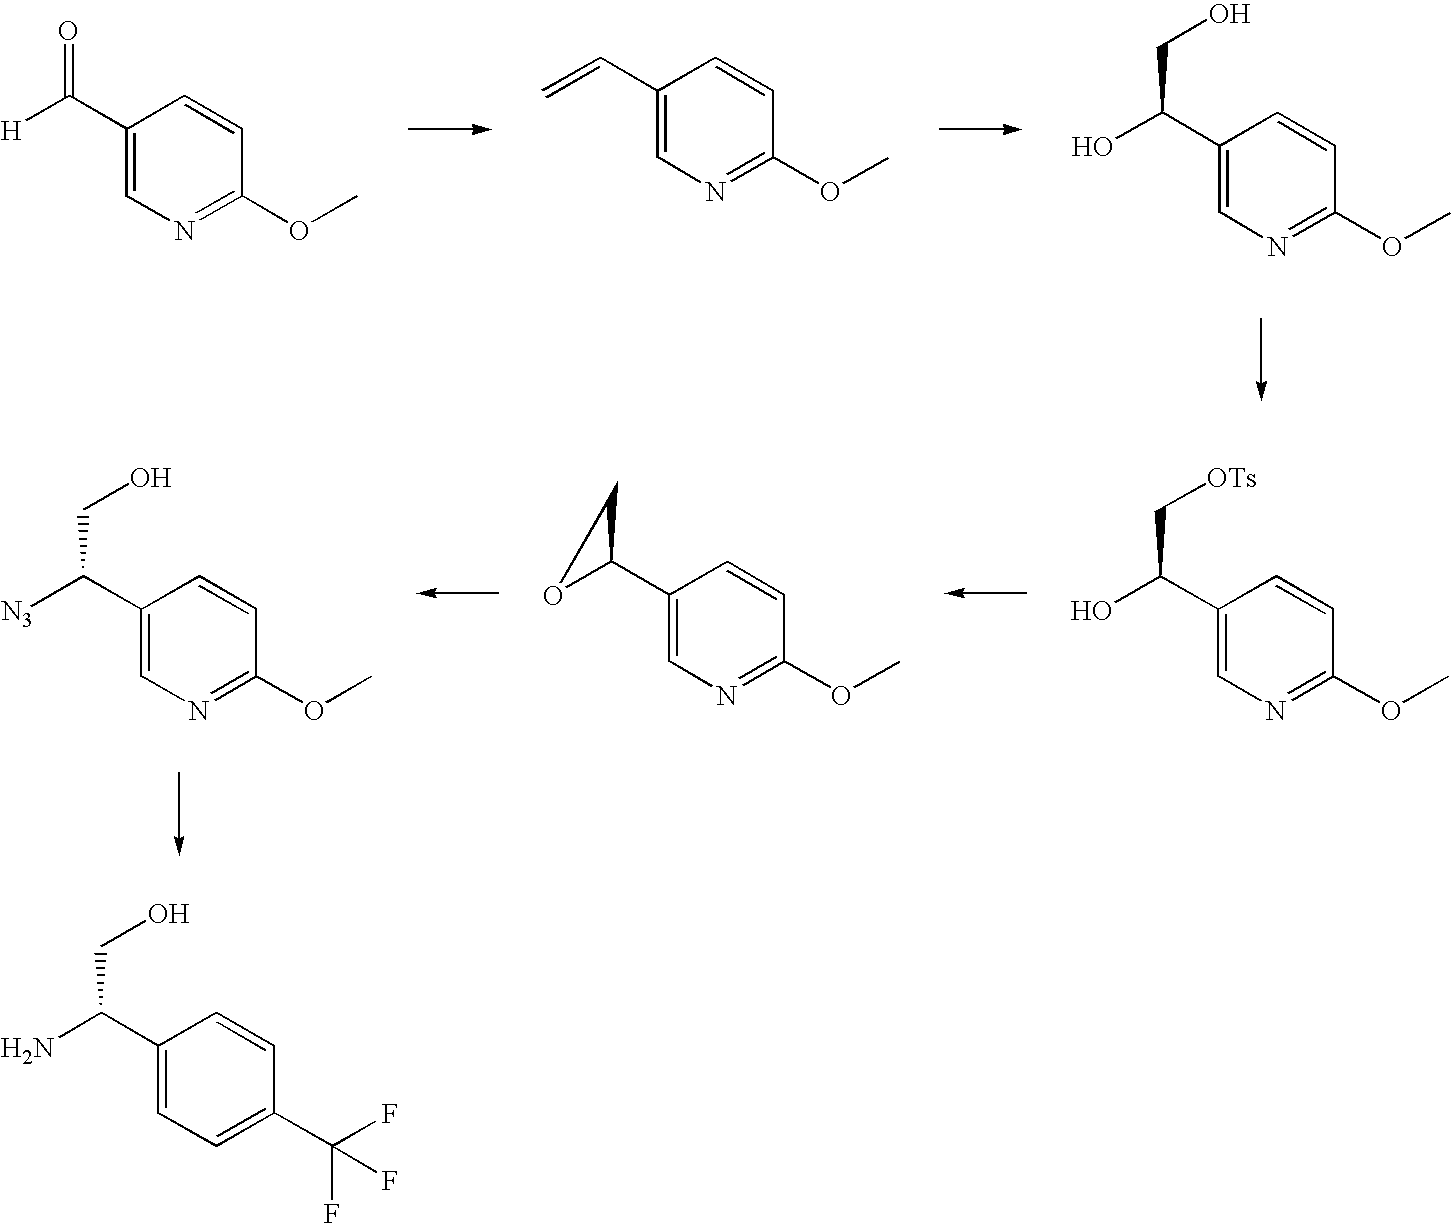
C1(C([H])=O)=CN=C(OC)C=C1.C1(C=C)=CN=C(OC)C=C1.C1(C(O)CO)=CN=C(OC)C=C1.C1(C(O)C[OTs])=CN=C(OC)C=C1.C1(C2CO2)=CN=C(OC)C=C1.C1(C([N3])CO)=CN=C(OC)C=C1.C1(C(N)CO)=CC=C(C(F)(F)F)C=C1
